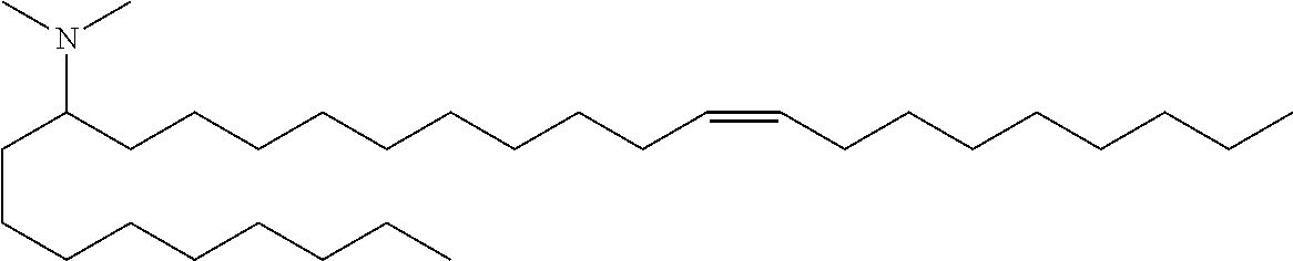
N(C(CCCCCCCCCC=CCCCCCCCC)CCCCCCCCC)(C)C
